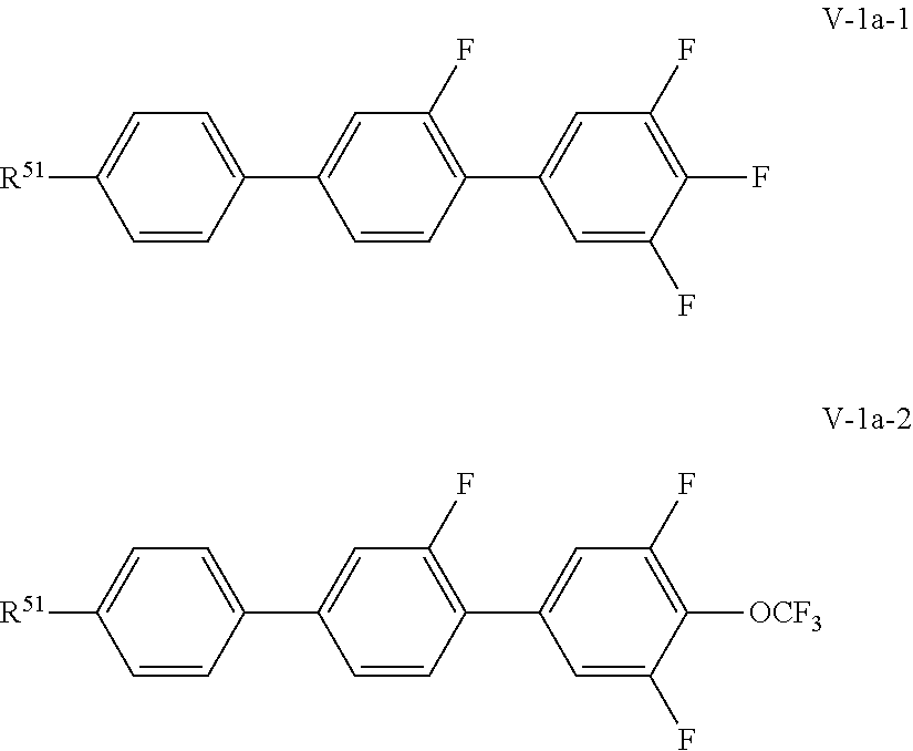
C1=C([R51])C=CC(C2=CC(F)=C(C3=CC(F)=C(F)C(F)=C3)C=C2)=C1.C1=C([R51])C=CC(C2=CC(F)=C(C3=CC(F)=C([OCF3])C(F)=C3)C=C2)=C1
